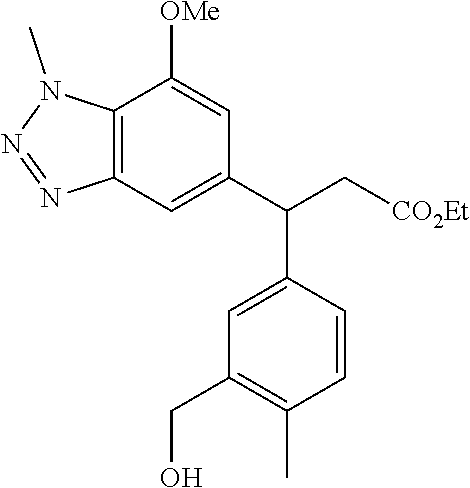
C12=C(N(C)N=N1)C([OMe])=CC(C(C[CO2Et])C1=CC(CO)=C(C)C=C1)=C2
